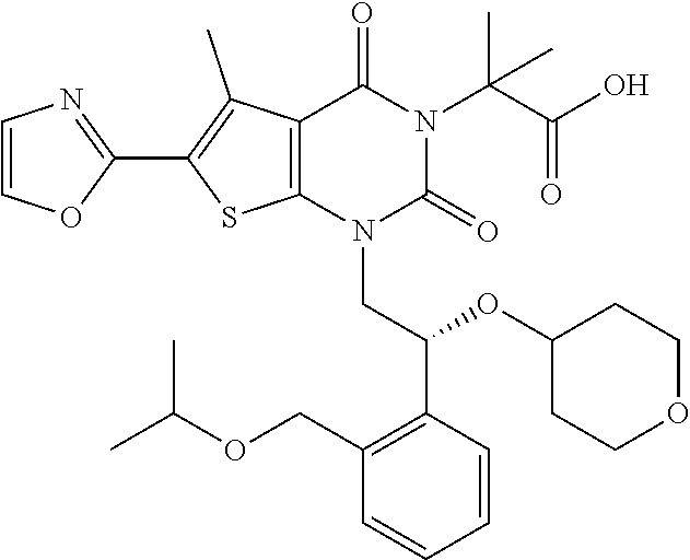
C12=C(N(CC(C3=C(COC(C)C)C=CC=C3)OC3CCOCC3)C(=O)N(C(C(O)=O)(C)C)C1=O)SC(C1=NC=CO1)=C2C
